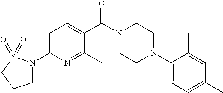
C1=C(N2CCCS2(=O)=O)N=C(C)C(C(N2CCN(C3=CC=C(C)C=C3C)CC2)=O)=C1
